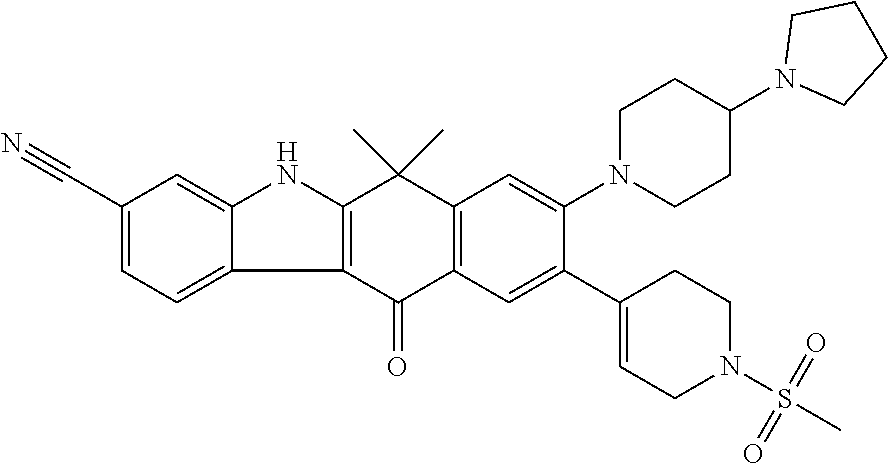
C12=C(C(=O)C3=C(C1(C)C)C=C(N1CCC(N4CCCC4)CC1)C(C1=CCN(S(=O)(=O)C)CC1)=C3)C1=CC=C(C#N)C=C1N2
